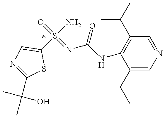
C1(S(N)(=O)=NC(NC2=C(C(C)C)C=NC=C2C(C)C)=O)=CN=C(C(C)(C)O)S1
